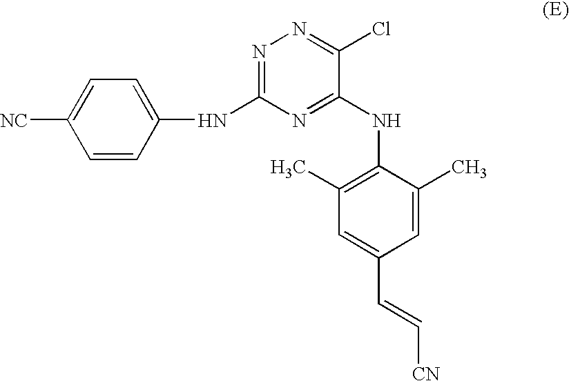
N1=C(NC2=CC=C([NC])C=C2)N=C(NC2=C(C)C=C(C=C[CN])C=C2C)C(Cl)=N1
